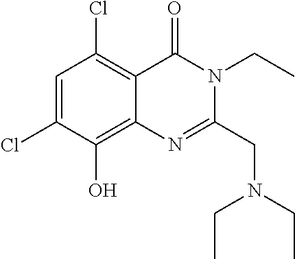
C1=C(Cl)C(O)=C2C(=C1Cl)C(=O)N(CC)C(CN(CC)CC)=N2
